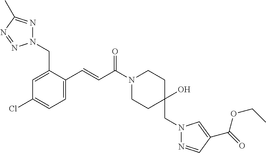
N1(CC2=CC(Cl)=CC=C2C=CC(N2CCC(CN3N=CC(C(=O)OCC)=C3)(O)CC2)=O)N=C(C)N=N1
